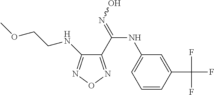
C1(C(F)(F)F)=CC(NC(=NO)C2=NON=C2NCCOC)=CC=C1
